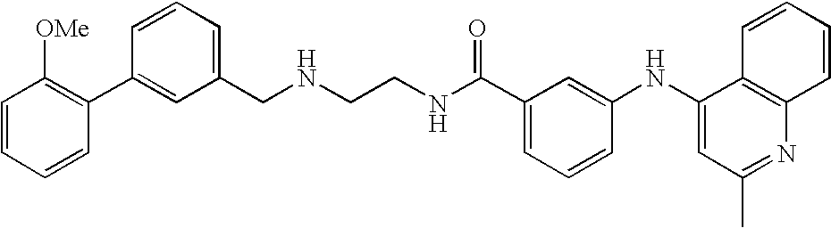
C(C1=CC=CC(NC2=CC(C)=NC3=C2C=CC=C3)=C1)(NCCNCC1=CC=CC(C2=C([OMe])C=CC=C2)=C1)=O
